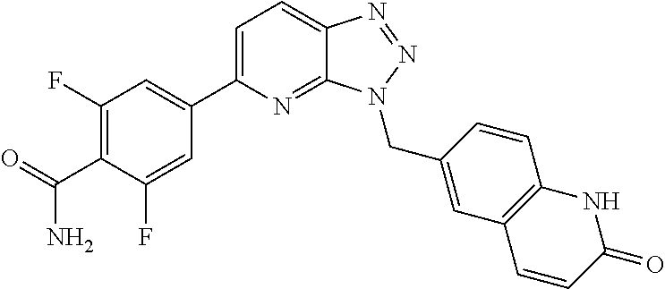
C1=C(C2=CC(F)=C(C(=O)N)C(F)=C2)N=C2C(=C1)N=NN2CC1=CC2=C(C=C1)NC(=O)C=C2
